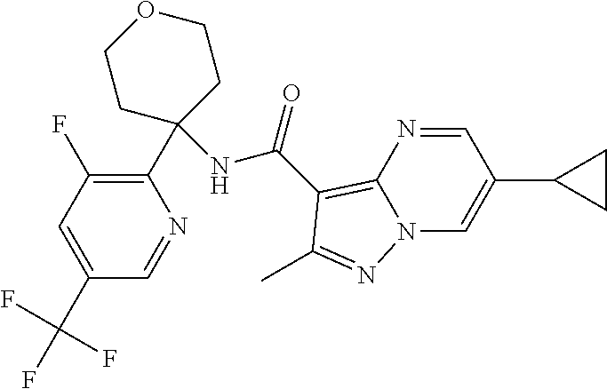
C1(C(F)(F)F)=CC(F)=C(C2(NC(=O)C3=C4N(C=C(C5CC5)C=N4)N=C3C)CCOCC2)N=C1
